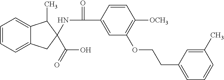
C1=CC=C2C(=C1)C(C)C(NC(C1=CC(OCCC3=CC=CC(C)=C3)=C([OCH3])C=C1)=O)(C(O)=O)C2
